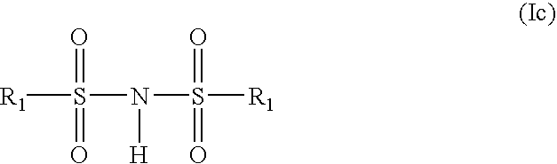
[R1]S(=O)(=O)N([H])S(=O)(=O)[R1]
